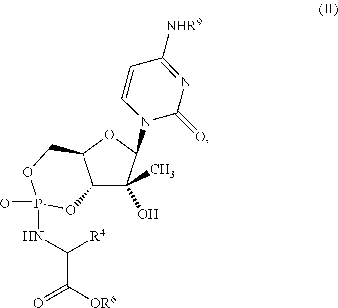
C12C(C)(O)C(N3C(=O)N=C([NHR9])C=C3)OC1COP(=O)(NC(C([OR6])=O)[R4])O2
